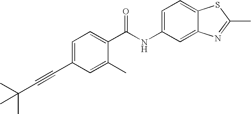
C1(C#CC(C)(C)C)=CC=C(C(NC2=CC=C3C(=C2)N=C(C)S3)=O)C(C)=C1
